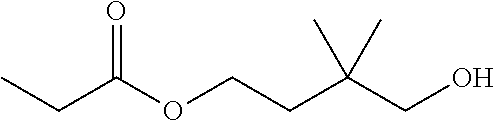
O(CCC(CO)(C)C)C(CC)=O
